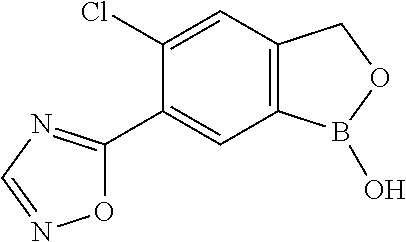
O1C(C2=CC3=C(C=C2Cl)COB3O)=NC=N1
